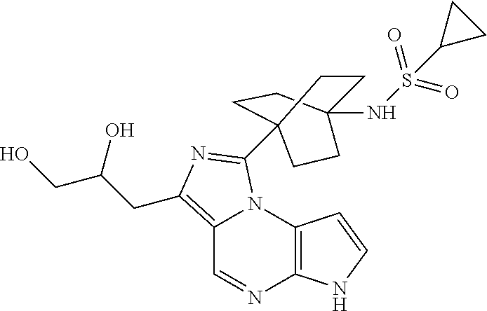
C12=C(N3C(=C(CC(CO)O)N=C3C34CCC(NS(=O)(=O)C5CC5)(CC3)CC4)C=N1)C=CN2
